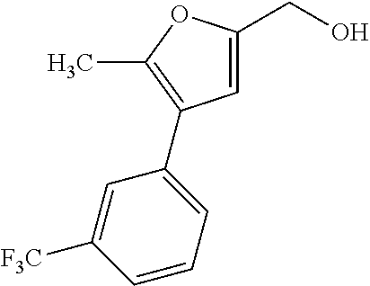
C1=C(CO)OC(C)=C1C1=CC=CC([F3C])=C1
